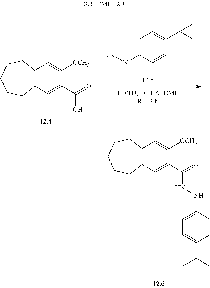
C1=C(NN)C=CC(C(C)(C)C)=C1.C12=C(C=C(C(=O)O)C([OCH3])=C1)CCCCC2.C12=C(C=C(C(=O)NNC3=CC=C(C(C)(C)C)C=C3)C([OCH3])=C1)CCCCC2
